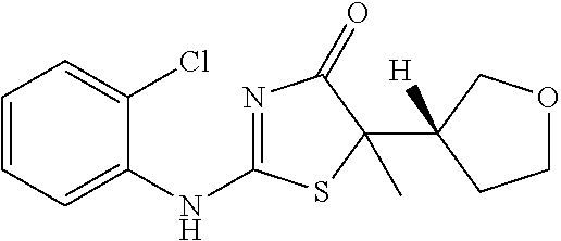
C1=CC=C(NC2=NC(=O)C(C3([H])CCOC3)(C)S2)C(Cl)=C1
